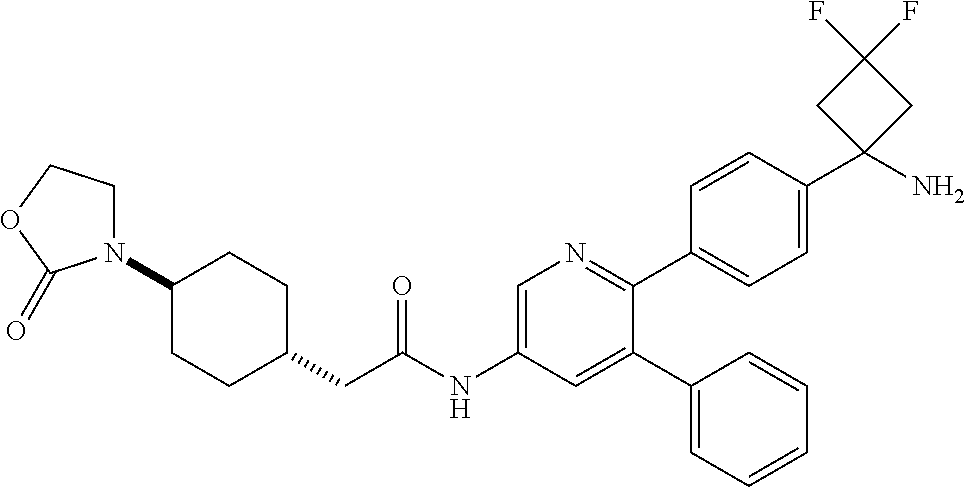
C1(N2CCOC2=O)CCC(CC(NC2=CN=C(C3=CC=C(C4(N)CC(F)(F)C4)C=C3)C(C3=CC=CC=C3)=C2)=O)CC1
